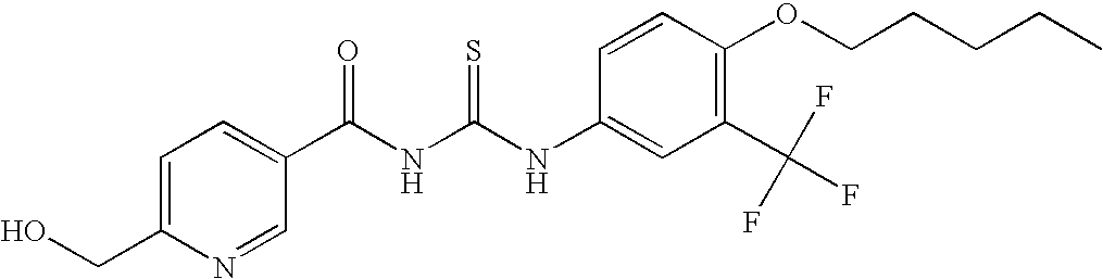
N(C(NC(=O)C1=CC=C(CO)N=C1)=S)C1=CC(C(F)(F)F)=C(OCCCCC)C=C1
